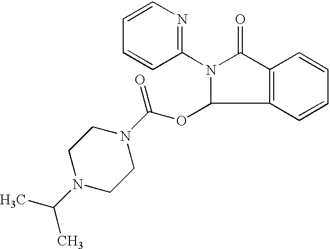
N1(C2=NC=CC=C2)C(OC(N2CCN(C(C)C)CC2)=O)C2=C(C1=O)C=CC=C2
